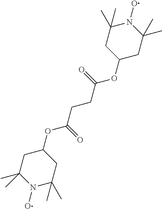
N1(O)C(C)(C)CC(OC(=O)CCC(=O)OC2CC(C)(C)N(O)C(C)(C)C2)CC1(C)C
